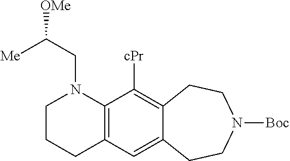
C12=C(C([cPr])=C3C(=C1)CCN([Boc])CC3)N(CC([Me])[OMe])CCC2
